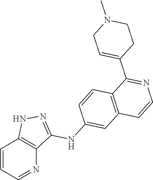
C1=CC=NC2=C1NN=C2NC1=CC2=C(C=C1)C(C1=CCN(C)CC1)=NC=C2
